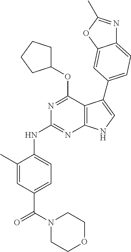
N1=C(OC2CCCC2)C2=C(N=C1NC1=CC=C(C(N3CCOCC3)=O)C=C1C)NC=C2C1=CC=C2N=C(C)OC2=C1
